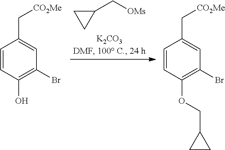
C1(C[OMs])CC1.C1=CC(O)=C(Br)C=C1C[CO2Me].C1=CC(OCC2CC2)=C(Br)C=C1C[CO2Me]
